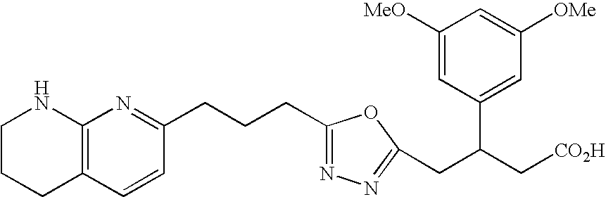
C1CCC2=C(N1)N=C(CCCC1=NN=C(CC(C3=CC([OMe])=CC([MeO])=C3)C[CO2H])O1)C=C2
